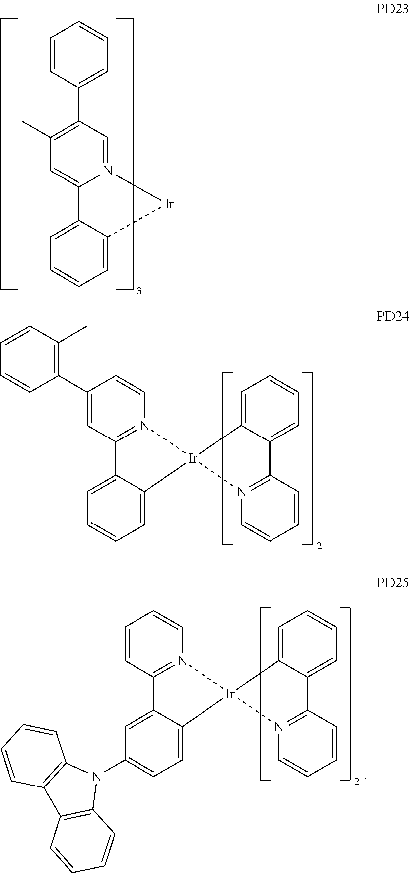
C1=C2C(=CC=C1)[Ir]N1=CC(C3=CC=CC=C3)=C(C)C=C21.C1(C2=C(C)C=CC=C2)=CC2=N(C=C1)[Ir]1(C3=CC=CC=C23)C2=CC=CC=C2C2=N1C=CC=C2.C1=CC2=N(C=C1)[Ir]1(C3=CC=C(N4C5=C(C6=C4C=CC=C6)C=CC=C5)C=C23)C2=CC=CC=C2C2=N1C=CC=C2
